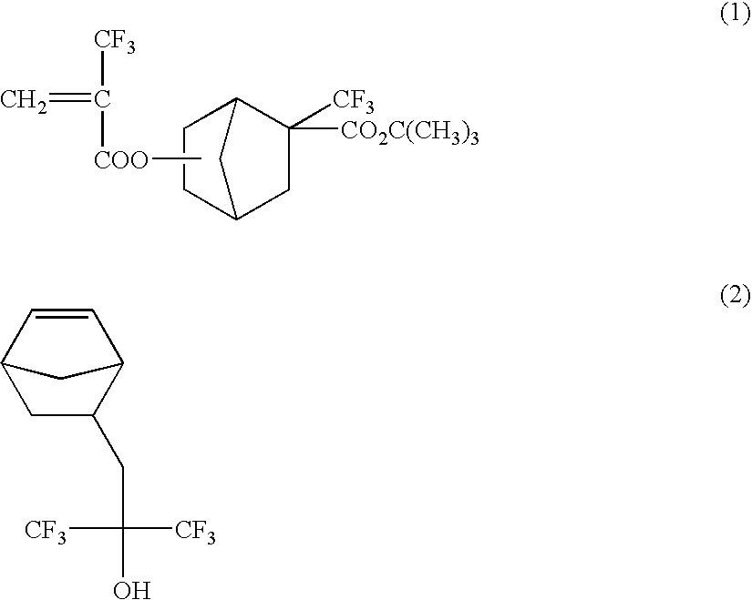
C1C2CC(C1([CO2C(CH3)3])[CF3])CC2.C=C([CF3])[COO]C.C1C(CC([CF3])([CF3])O)C2C=CC1C2
